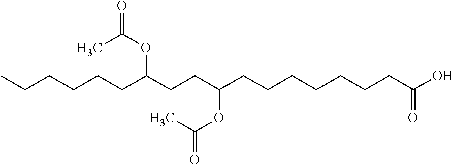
CCCCCCC(CCC(CCCCCCCC(O)=O)OC(C)=O)OC(C)=O
